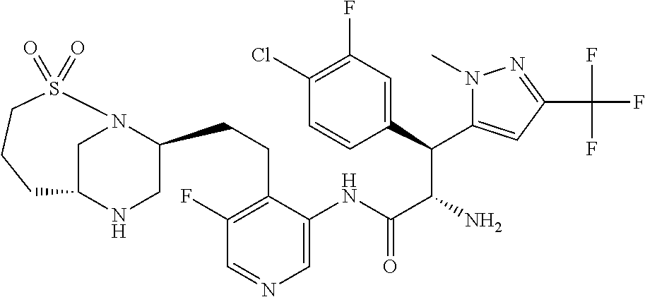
C1N2C(CCC3=C(F)C=NC=C3NC(C(N)C(C3=CC(F)=C(Cl)C=C3)C3=CC(C(F)(F)F)=NN3C)=O)CNC1CCCS2(=O)=O
